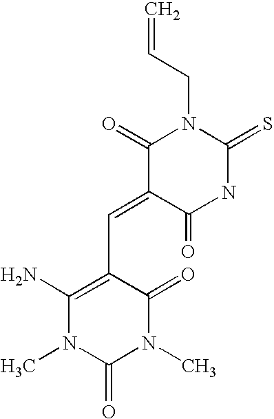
C1(=CC2=C(N)N(C)C(=O)N(C)C2=O)C(=O)NC(=S)N(CC=C)C1=O
